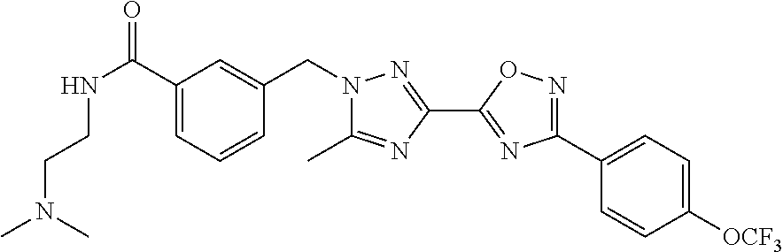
O=C(C1=CC=CC(CN2C(C)=NC(C3=NC(C4=CC=C([OCF3])C=C4)=NO3)=N2)=C1)NCCN(C)C
